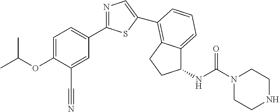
C1=C(OC(C)C)C(C#N)=CC(C2=NC=C(C3=C4C(=CC=C3)C(NC(=O)N3CCNCC3)CC4)S2)=C1
